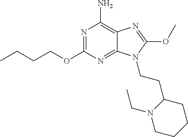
N1=C(OCCCC)N=C2C(=C1N)N=C(OC)N2CCC1N(CC)CCCC1
